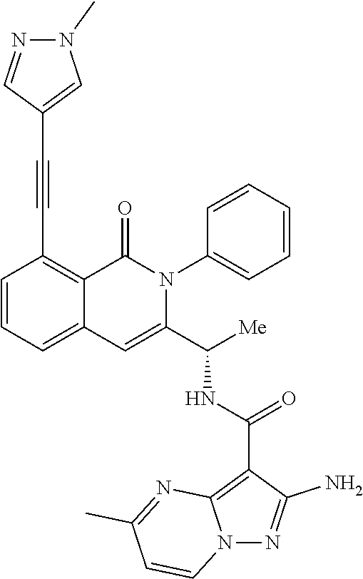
C1=CC=C2C(=C1C#CC1=CN(C)N=C1)C(=O)N(C1=CC=CC=C1)C(C([Me])NC(=O)C1=C3N(N=C1N)C=CC(C)=N3)=C2
